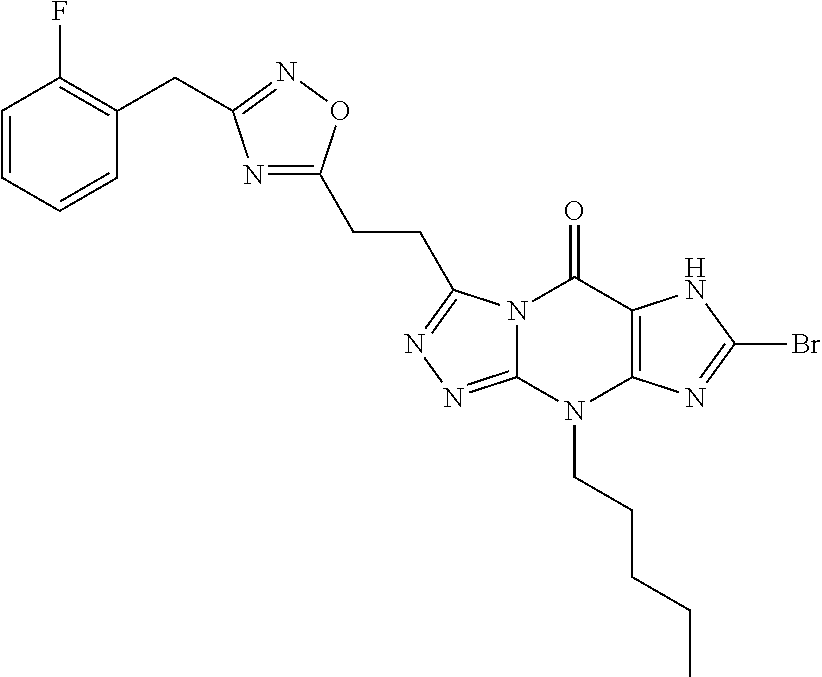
C1=CC=CC(CC2=NOC(CCC3=NN=C4N3C(=O)C3=C(N4CCCCC)N=C(Br)N3)=N2)=C1F
